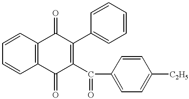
C1=CC2=C(C=C1)C(=O)C(C(C1=CC=C([C2H5])C=C1)=O)=C(C1=CC=CC=C1)C2=O
